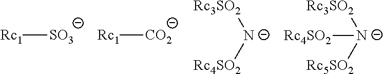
[Rc1][SO3].[Rc1][CO2].[N-]([Rc3SO2])[Rc4SO2].[N-]([Rc3SO2])([Rc5SO2])[Rc4SO2]
